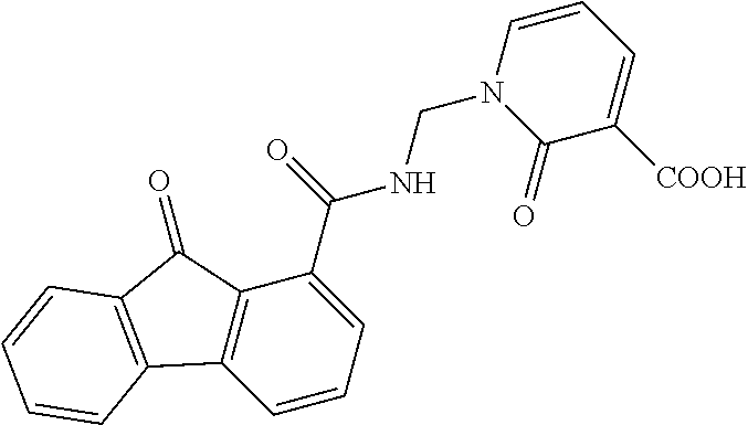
C1=CC=C(C(=O)NCN2C(=O)C([COOH])=CC=C2)C2=C1C1=C(C2=O)C=CC=C1
